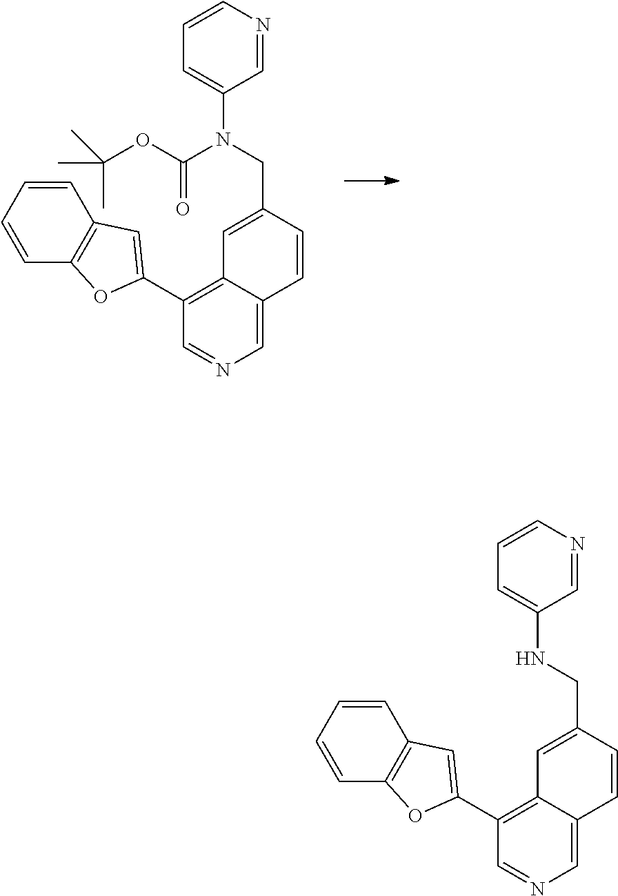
C1(C2=CC3=C(C=CC=C3)O2)=C2C(=CN=C1)C=CC(CN(C1=CC=CN=C1)C(=O)OC(C)(C)C)=C2.C1(C2=CC3=C(C=CC=C3)O2)=C2C(=CN=C1)C=CC(CNC1=CC=CN=C1)=C2
